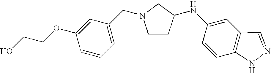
C1CC(NC2=CC3=C(C=C2)NN=C3)CN1CC1=CC=CC(OCCO)=C1
